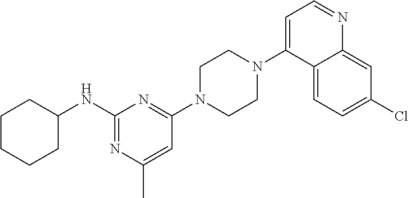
N(C1=NC(C)=CC(N2CCN(C3=CC=NC4=CC(Cl)=CC=C34)CC2)=N1)C1CCCCC1
